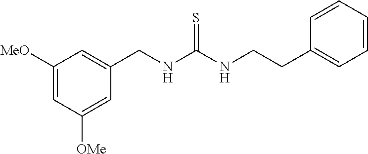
C1(CNC(NCCC2=CC=CC=C2)=S)=CC([MeO])=CC([OMe])=C1
